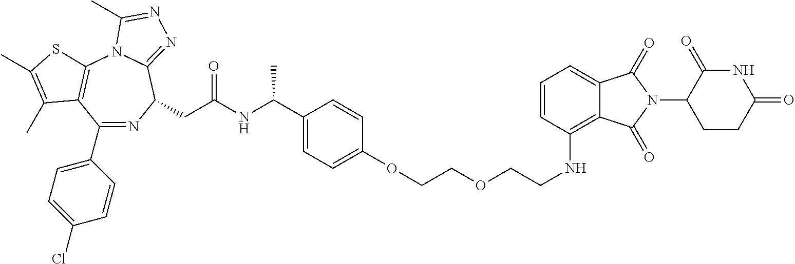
C1(C2=CC=C(Cl)C=C2)=NC(CC(NC(C2=CC=C(OCCOCCNC3=C4C(=CC=C3)C(=O)N(C3CCC(=O)NC3=O)C4=O)C=C2)C)=O)C2=NN=C(C)N2C2=C1C(C)=C(C)S2
